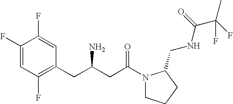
C1(F)=CC(F)=C(CC(CC(=O)N2CCCC2CNC(C(F)(C)F)=O)N)C=C1F
